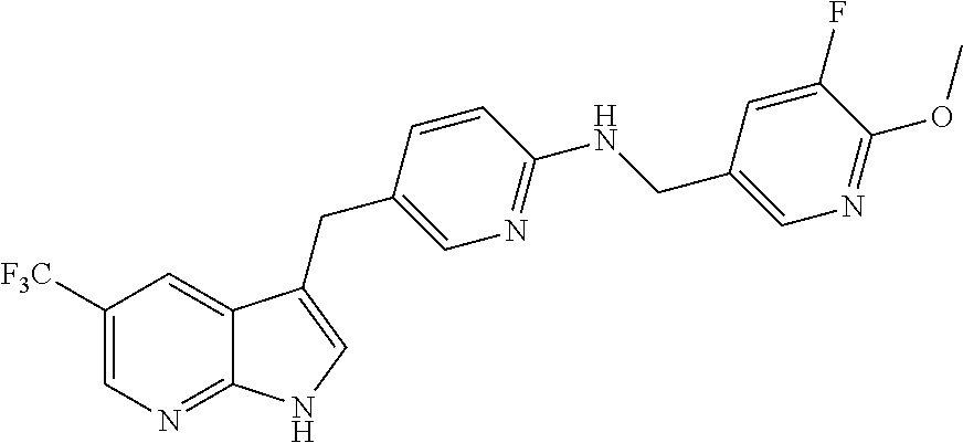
C1([F3C])=CN=C2C(=C1)C(CC1=CN=C(NCC3=CN=C(OC)C(F)=C3)C=C1)=CN2
